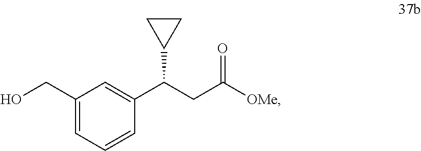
C1(CO)=CC=CC(C(CC([OMe])=O)C2CC2)=C1
